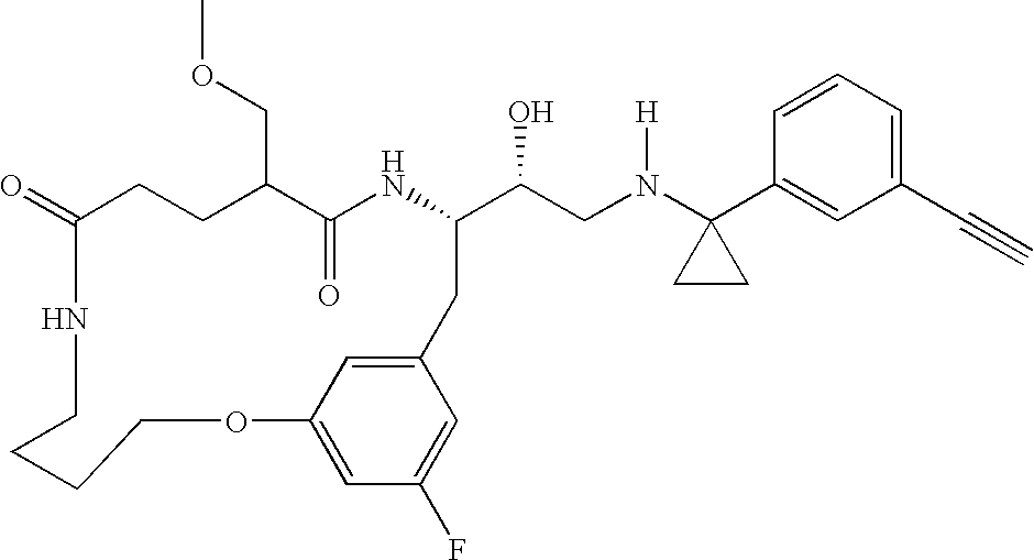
C1(=O)CCC(COC)C(=O)NC(C(CN(C2(C3=CC(C#C)=CC=C3)CC2)[H])O)CC2=CC(=CC(F)=C2)OCCCCN1
